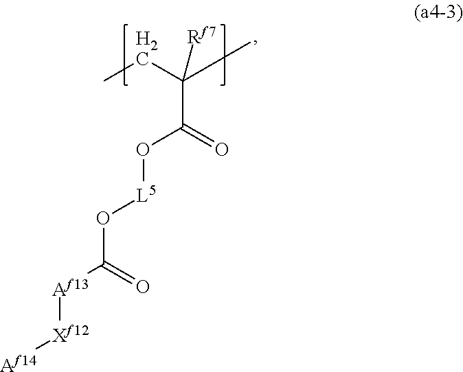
C(C(=O)O[L5]OC(=O)[Af13][Xf12][Af14])(CC)([Rf7])C
